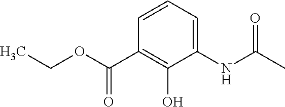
C1=CC=C(NC(C)=O)C(O)=C1C(=O)OCC
